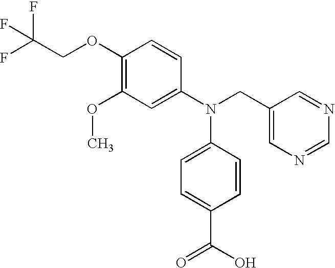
C1(OCC(F)(F)F)=C(OC)C=C(N(CC2=CN=CN=C2)C2=CC=C(C(O)=O)C=C2)C=C1
